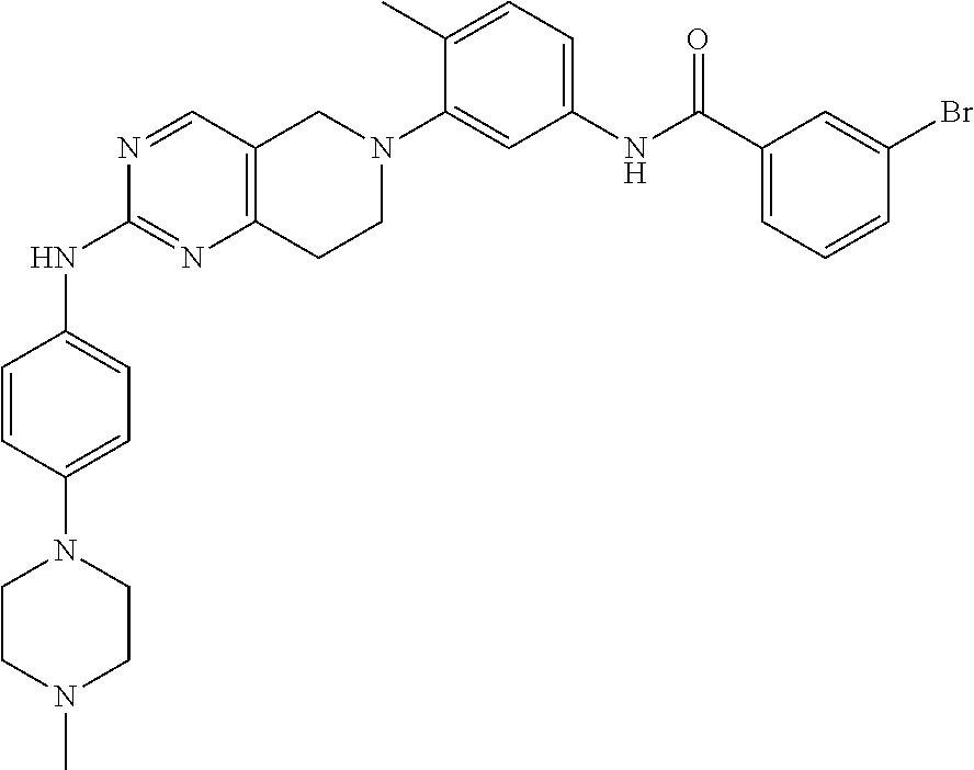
N1=CC2=C(N=C1NC1=CC=C(N3CCN(C)CC3)C=C1)CCN(C1=CC(NC(C3=CC=CC(Br)=C3)=O)=CC=C1C)C2
